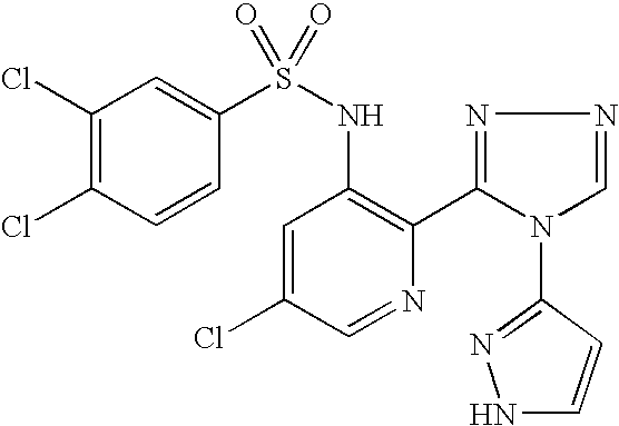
C1(Cl)=C(Cl)C=CC(S(NC2=C(C3=NN=CN3C3=NNC=C3)N=CC(Cl)=C2)(=O)=O)=C1
